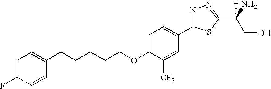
N1=C(C2=CC=C(OCCCCCC3=CC=C(F)C=C3)C([CF3])=C2)SC(C(CO)(N)C)=N1
